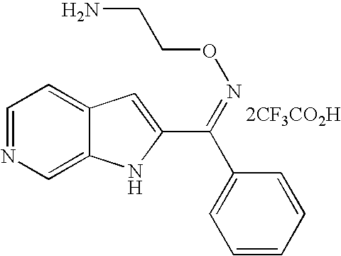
C1=NC=C2C(=C1)C=C(C(=NOCCN)C1=CC=CC=C1)N2.[2CF3CO2H]
